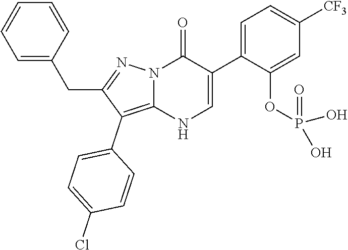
O=C1N2C(=C(C3=CC=C(Cl)C=C3)C(CC3=CC=CC=C3)=N2)NC=C1C1=CC=C([CF3])C=C1OP(=O)(O)O
